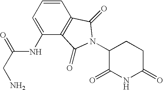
C1(=O)CCC(N2C(=O)C3=C(C=CC=C3NC(CN)=O)C2=O)C(=O)N1
